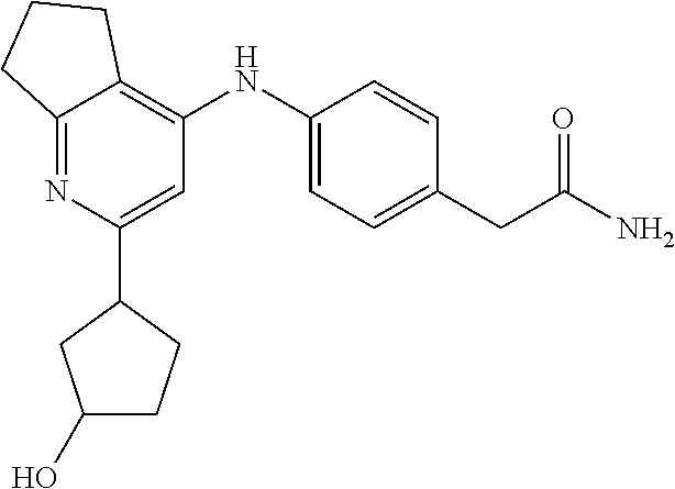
C12=NC(C3CC(O)CC3)=CC(NC3=CC=C(CC(N)=O)C=C3)=C1CCC2
